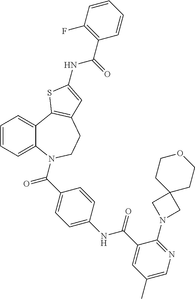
C1=CC=C2C(=C1)C1=C(CCN2C(=O)C2=CC=C(NC(=O)C3=CC(C)=CN=C3N3CC4(C3)CCOCC4)C=C2)C=C(NC(C2=C(F)C=CC=C2)=O)S1
